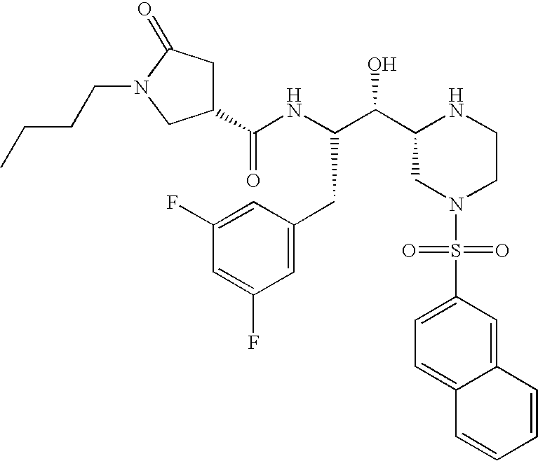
C1(C(NC(C(C2CN(S(=O)(=O)C3=CC=C4C(=C3)C=CC=C4)CCN2)O)CC2=CC(F)=CC(F)=C2)=O)CC(=O)N(CCCC)C1
